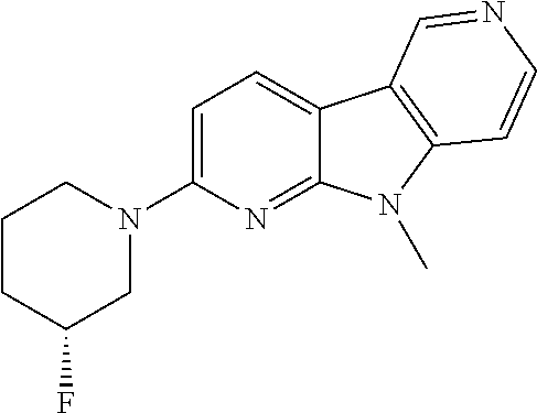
N1(C2=CC=C3C(=N2)N(C)C2=C3C=NC=C2)CCCC(F)C1
